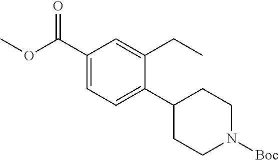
C1(C(OC)=O)=CC=C(C2CCN([Boc])CC2)C(CC)=C1
